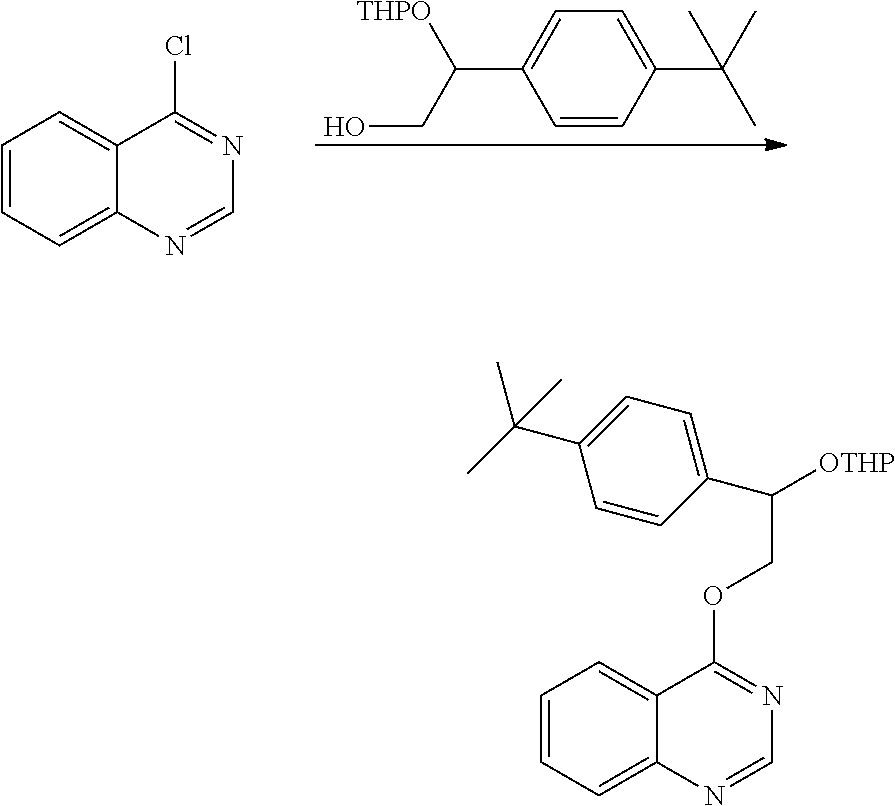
C1=CC(C(C)(C)C)=CC=C1C([THPO])CO.C1=CC=C2C(=C1)C(Cl)=NC=N2.C1=CC=C2C(=C1)C(OCC(C1=CC=C(C(C)(C)C)C=C1)[OTHP])=NC=N2
